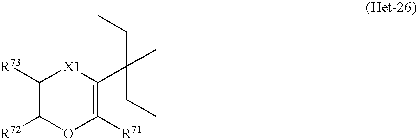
C1([R73])C([R72])OC([R71])=C(C(C)(CC)CC)[X1]1
